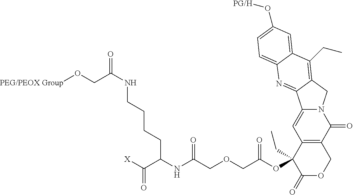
[PEG/PEOX Group]OCC(NCCCCC(NC(COCC(OC1(CC)C(=O)OCC2=C1C=C1N(C2=O)CC2=C(CC)C3=CC(O[PG/H])=CC=C3N=C12)=O)=O)C([X])=O)=O
